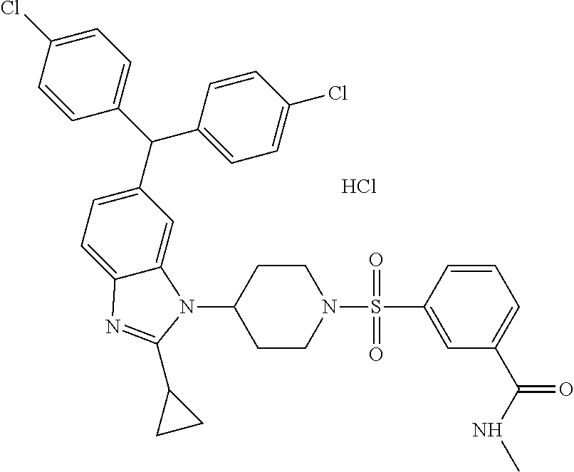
C1=C(Cl)C=CC(C(C2=CC=C(Cl)C=C2)C2=CC=C3C(=C2)N(C2CCN(S(=O)(C4=CC(C(NC)=O)=CC=C4)=O)CC2)C(C2CC2)=N3)=C1.Cl
